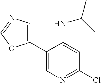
C1(C2=CN=CO2)=CN=C(Cl)C=C1NC(C)C
